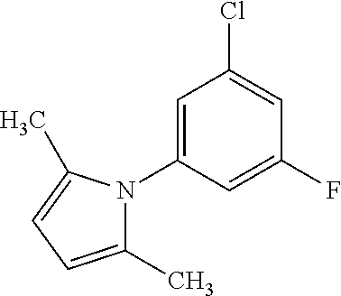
C1=C(N2C(C)=CC=C2C)C=C(F)C=C1Cl
